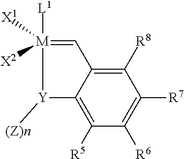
C1([R8])=C2C(=C([R5])C([R6])=C1[R7])[Y]([(Z)n])[M]([L1])([X1])([X2])=C2
